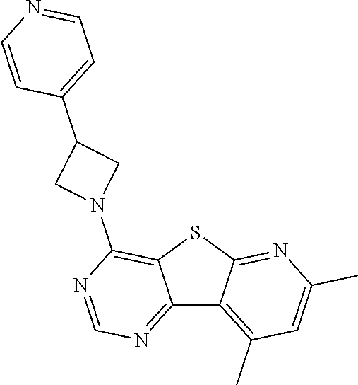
C12=NC=NC(N3CC(C4=CC=NC=C4)C3)=C1SC1=NC(C)=CC(C)=C21
